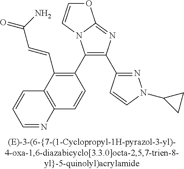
C1(C2=C(C=CC(=O)N)C3=C(C=C2)N=CC=C3)=C(C2=NN(C3CC3)C=C2)N=C2N1C=CO2
